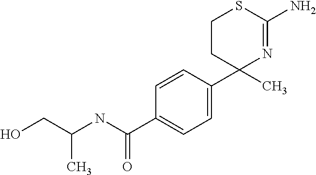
C1=CC(C2(C)N=C(N)SCC2)=CC=C1C(NC(CO)C)=O
